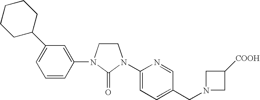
C1CN(C2=CC(C3CCCCC3)=CC=C2)C(=O)N1C1=CC=C(CN2CC([COOH])C2)C=N1
